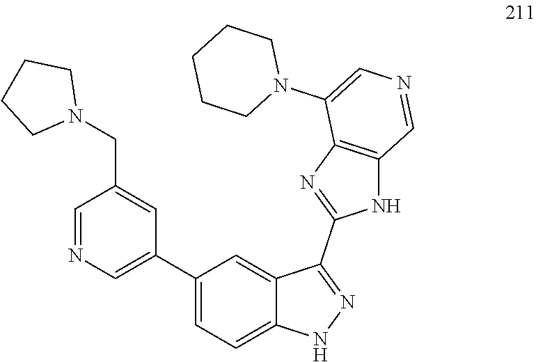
C12=CC(C3=CN=CC(CN4CCCC4)=C3)=CC=C1NN=C2C1=NC2=C(N1)C=NC=C2N1CCCCC1
